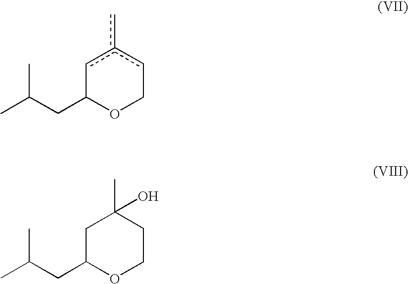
C1C(CC(C)C)OCCC1(O)C.c1c(c)cCOC1CC(C)C
